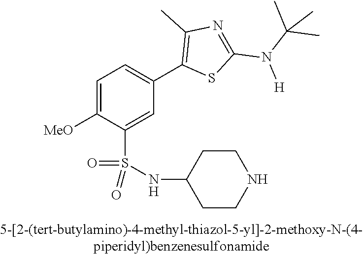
C1=C([OMe])C(S(NC2CCNCC2)(=O)=O)=CC(C2=C(C)N=C(N([H])C(C)(C)C)S2)=C1
